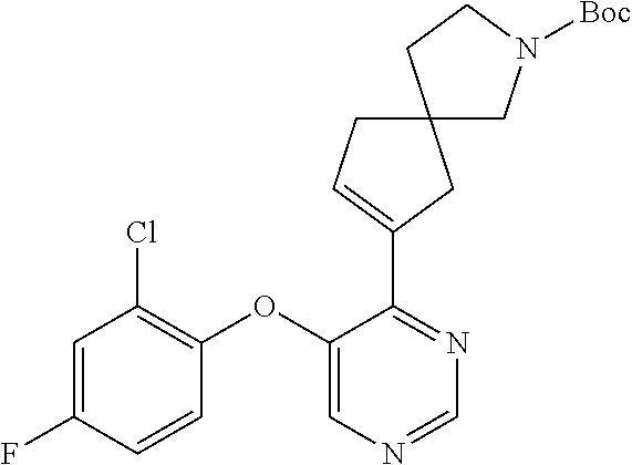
C1=C(F)C=CC(OC2=CN=CN=C2C2=CCC3(C2)CN([Boc])CC3)=C1Cl
